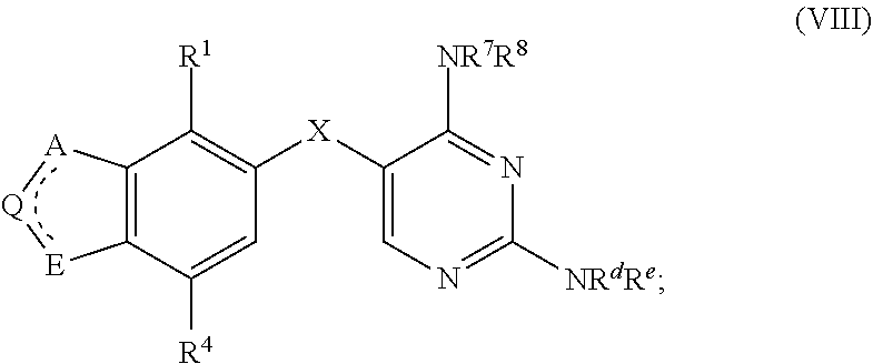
N1=C([NR7R8])C([X]C2=C([R1])C3=C(C([R4])=C2)[E][Q][A]3)=CN=C1[NRdRe]
